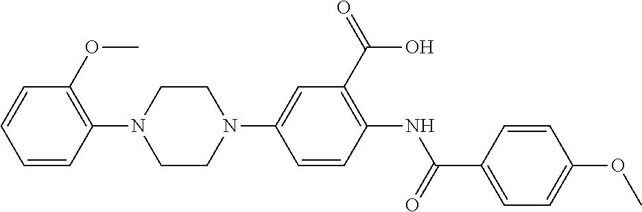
C1=CC=CC(N2CCN(C3=CC(C(=O)O)=C(NC(C4=CC=C(OC)C=C4)=O)C=C3)CC2)=C1OC
